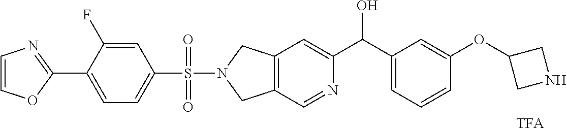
C12=C(C=NC(C(C3=CC=CC(OC4CNC4)=C3)O)=C1)CN(S(C1=CC=C(C3=NC=CO3)C(F)=C1)(=O)=O)C2.[TFA]
